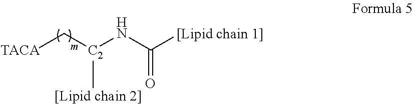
[TACA]C[C2](NC([[Lipid chain 1]])=O)[[Lipid chain 2]]
